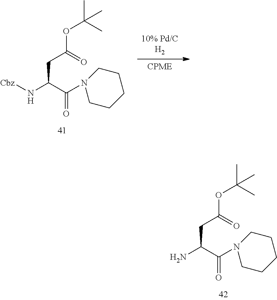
[CPME].[Cbz]NC(C(N1CCCCC1)=O)CC(OC(C)(C)C)=O.NC(C(N1CCCCC1)=O)CC(OC(C)(C)C)=O
